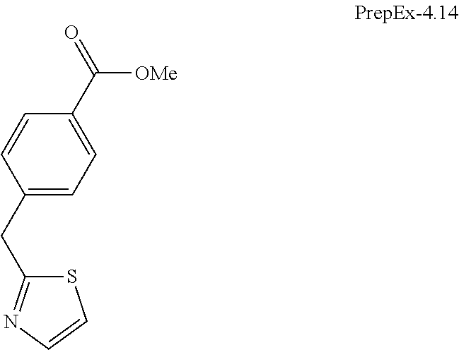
C1=CC(CC2=NC=CS2)=CC=C1C(=O)[OMe]
